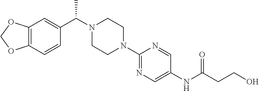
C12=C(C=CC(C(N3CCN(C4=NC=C(NC(CCO)=O)C=N4)CC3)C)=C1)OCO2
